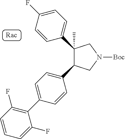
C1=C(C2=C(F)C=CC=C2F)C=CC(C2CN([Boc])CC2(C2=CC=C(F)C=C2)C)=C1
